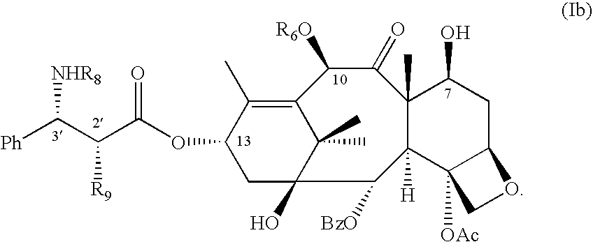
[Ph]C(C(C(OC1CC2(O)C(C)(C)C(=C1C)C([R6O])C(=O)C1(C)C([H])(C2[BzO])C2([OAc])C(CC1O)OC2)=O)[R9])[NHR8]
